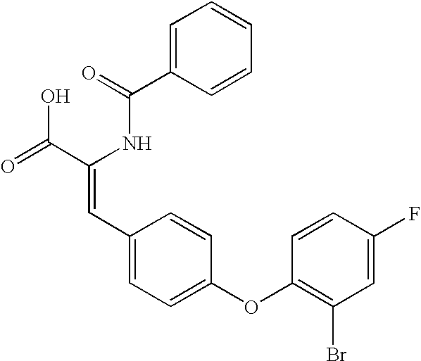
C1=C(C(=O)NC(C(=O)O)=CC2=CC=C(OC3=C(Br)C=C(F)C=C3)C=C2)C=CC=C1
